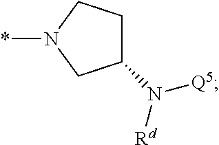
C1(N([Rd])[Q5])CCN(*)C1
